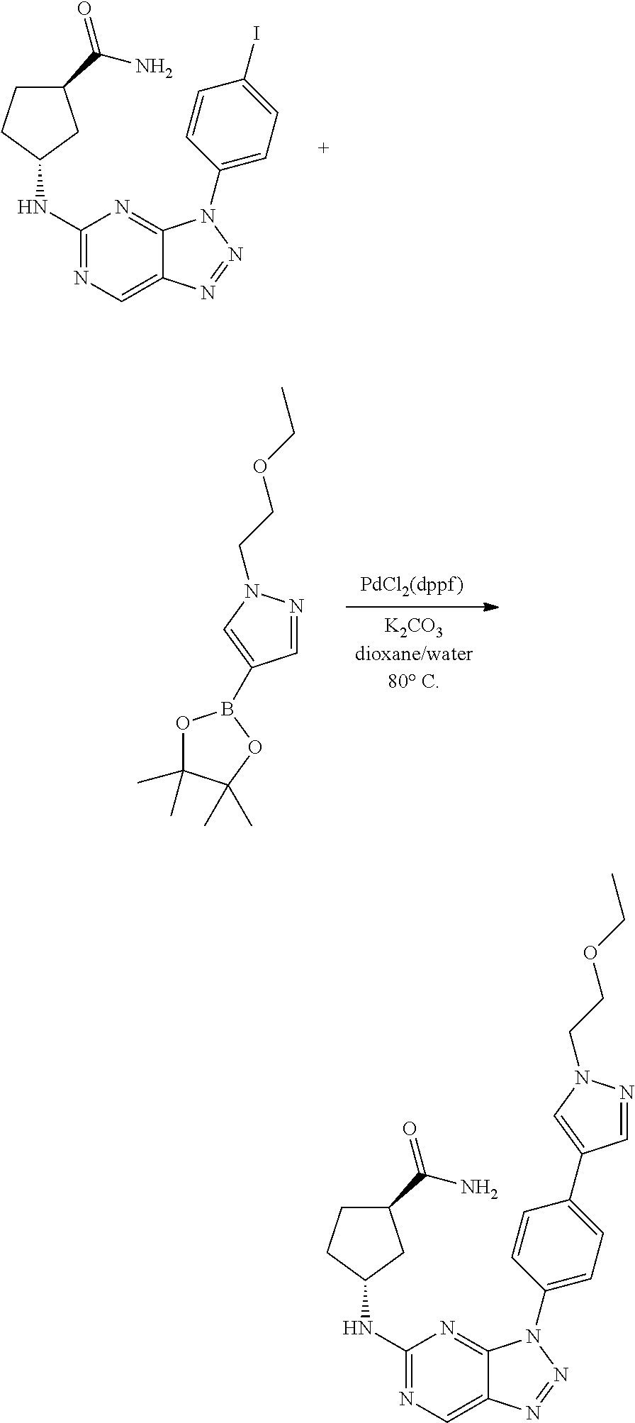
C1(NC2CC(C(=O)N)CC2)=NC=C2C(=N1)N(C1=CC=C(I)C=C1)N=N2.C1=NN(CCOCC)C=C1B1OC(C)(C)C(C)(C)O1.C1(NC2CC(C(=O)N)CC2)=NC=C2C(=N1)N(C1=CC=C(C3=CN(CCOCC)N=C3)C=C1)N=N2
